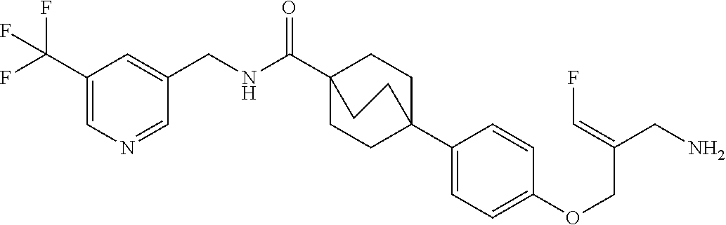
C1(C23CCC(C(NCC4=CC(C(F)(F)F)=CN=C4)=O)(CC2)CC3)=CC=C(OCC(CN)=CF)C=C1
